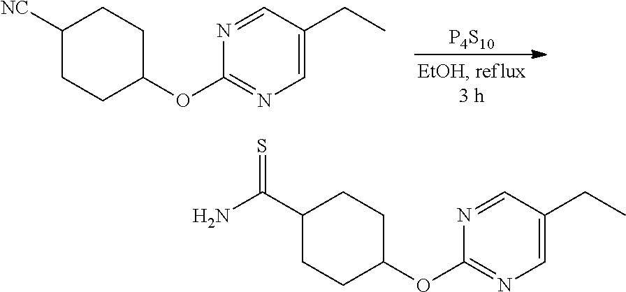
[P4S10].C1([NC])CCC(OC2=NC=C(CC)C=N2)CC1.C1(C(=S)N)CCC(OC2=NC=C(CC)C=N2)CC1
